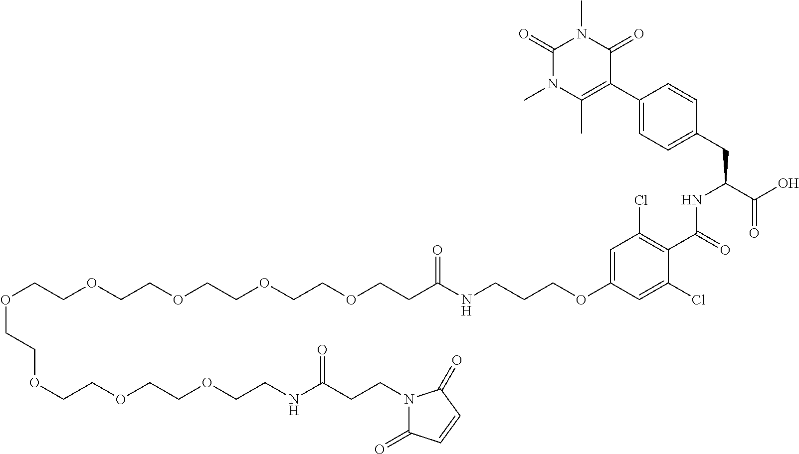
O(CCOCCOCCOCCOCCC(NCCCOC1=CC(Cl)=C(C(=O)NC(C(O)=O)CC2=CC=C(C3=C(C)N(C)C(=O)N(C)C3=O)C=C2)C(Cl)=C1)=O)CCOCCOCCOCCNC(CCN1C(=O)C=CC1=O)=O
